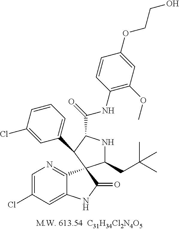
C1=C(Cl)C=C2C(=N1)C1(C(=O)N2)C(CC(C)(C)C)NC(C(NC2=C(OC)C=C(OCCO)C=C2)=O)C1C1=CC=CC(Cl)=C1
